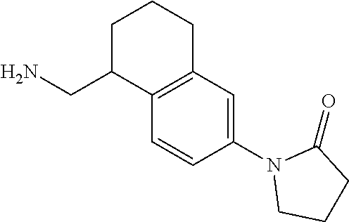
C1(N2CCCC2=O)=CC2=C(C=C1)C(CN)CCC2
